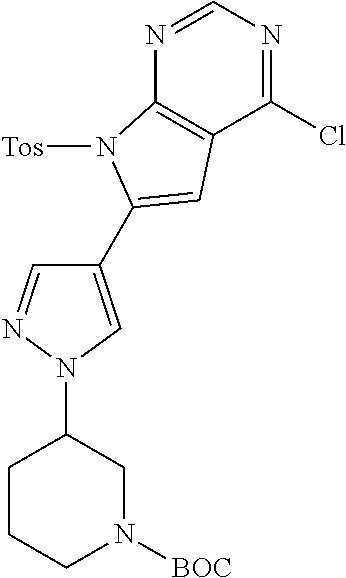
N1=CN=C(Cl)C2=C1N([Tos])C(C1=CN(C3CCCN([BOC])C3)N=C1)=C2
